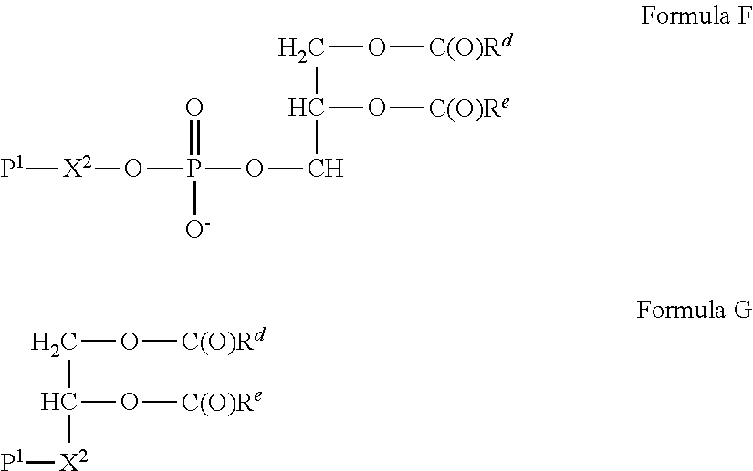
[P1][X2]OP(OCC(O[C(O)Re])CO[C(O)Rd])(=O)[O-].[P1][X2]C(O[C(O)Re])CO[C(O)Rd]
